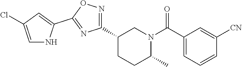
C1(C2=NOC(C3=CC(Cl)=CN3)=N2)CCC(C)N(C(C2=CC=CC([CN])=C2)=O)C1
